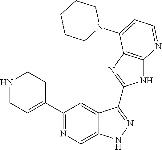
C1(C2=NC=C3C(=C2)C(C2=NC4=C(N2)N=CC=C4N2CCCCC2)=NN3)=CCNCC1
